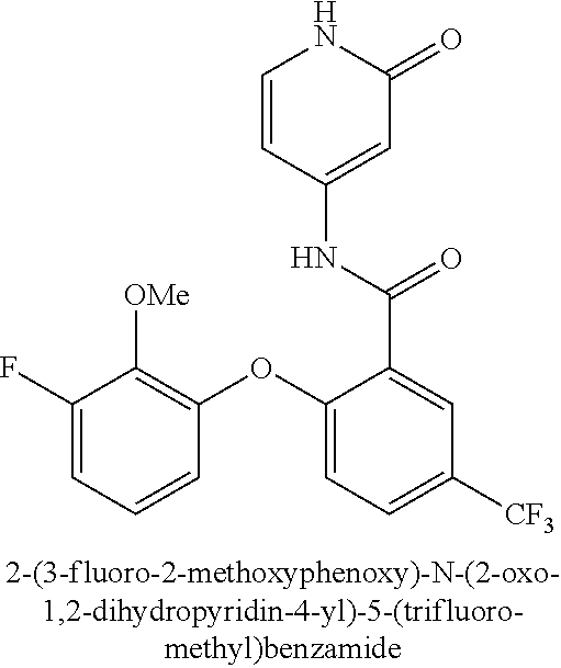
C1(F)=CC=CC(OC2=CC=C([CF3])C=C2C(NC2=CC(=O)NC=C2)=O)=C1[OMe]
